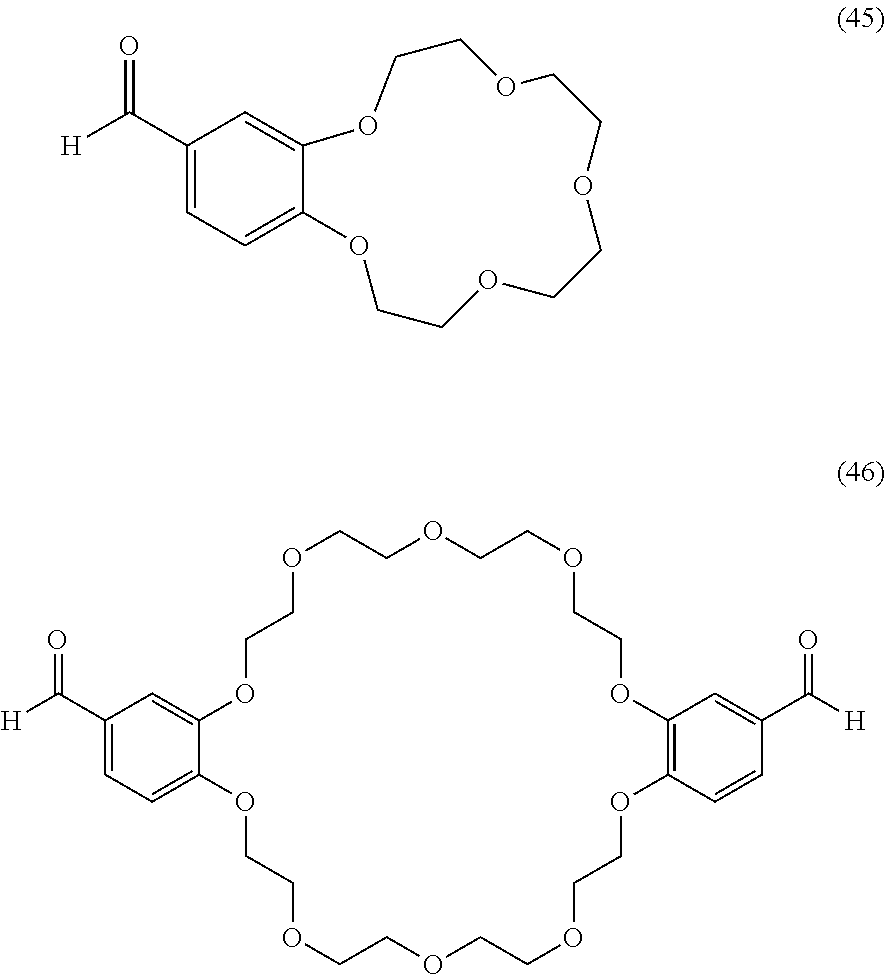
C1(C([H])=O)=CC=C2C(=C1)OCCOCCOCCOCCO2.C1(C([H])=O)=CC=C2C(=C1)OCCOCCOCCOCCOC1=C(OCCOCCOCCOCCO2)C=CC(C(=O)[H])=C1
